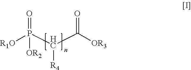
[R1O]P(C(C([OR3])=O)[R4])(=O)[OR2]
